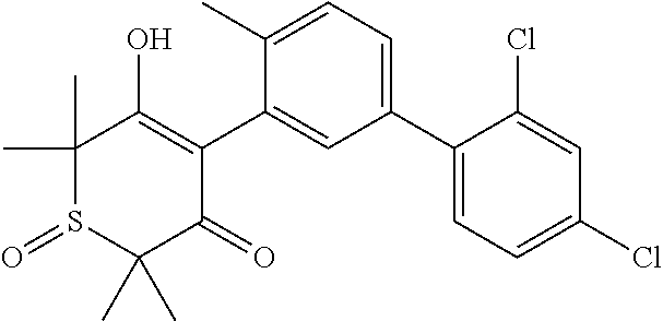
C1(C)(C)S(=O)C(C)(C)C(=O)C(C2=CC(C3=CC=C(Cl)C=C3Cl)=CC=C2C)=C1O
